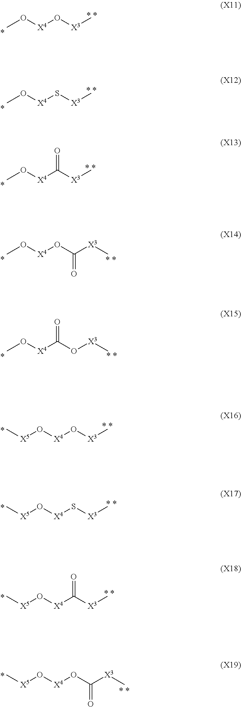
[X4](O[X3]C)OC.[X4](S[X3]C)OC.[X4](C([X3]C)=O)OC.[X4](OC([X3]C)=O)OC.[X4](C(O[X3]C)=O)OC.[X4](O[X3]C)O[X5]C.[X4](S[X3]C)O[X5]C.[X4](C([X3]C)=O)O[X5]C.[X4](OC([X3]C)=O)O[X5]C
